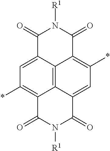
C12=C(*)C=C3C(=O)N([R1])C(=O)C4=C(*)C=C(C(=O)N([R1])C1=O)C2=C34
